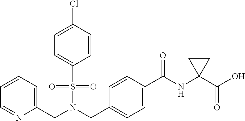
C1=CC=C(CN(CC2=CC=C(C(NC3(C(O)=O)CC3)=O)C=C2)S(=O)(=O)C2=CC=C(Cl)C=C2)N=C1
